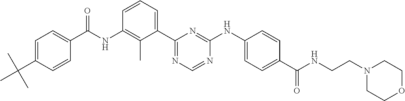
N(C1=C(C)C(C2=NC=NC(NC3=CC=C(C(NCCN4CCOCC4)=O)C=C3)=N2)=CC=C1)C(=O)C1=CC=C(C(C)(C)C)C=C1
